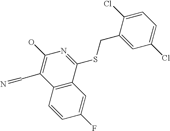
C12=C(C(SCC3=CC(Cl)=CC=C3Cl)=NC(O)=C1C=N)C=C(F)C=C2
